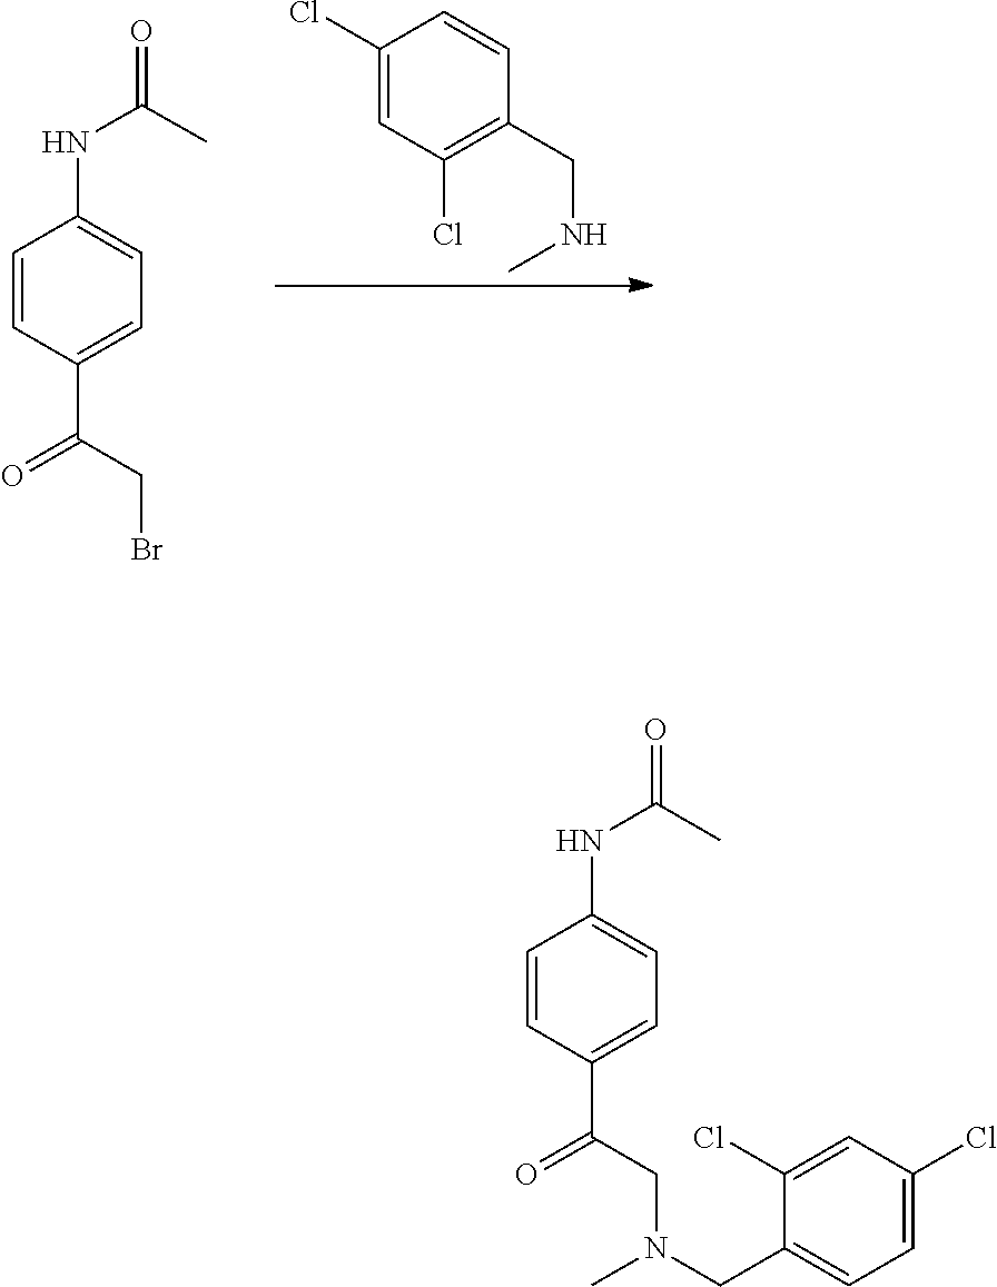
C1(NC(=O)C)=CC=C(C(CBr)=O)C=C1.C1(Cl)=CC(Cl)=C(CNC)C=C1.C1=CC(NC(=O)C)=CC=C1C(CN(CC1=CC=C(Cl)C=C1Cl)C)=O
